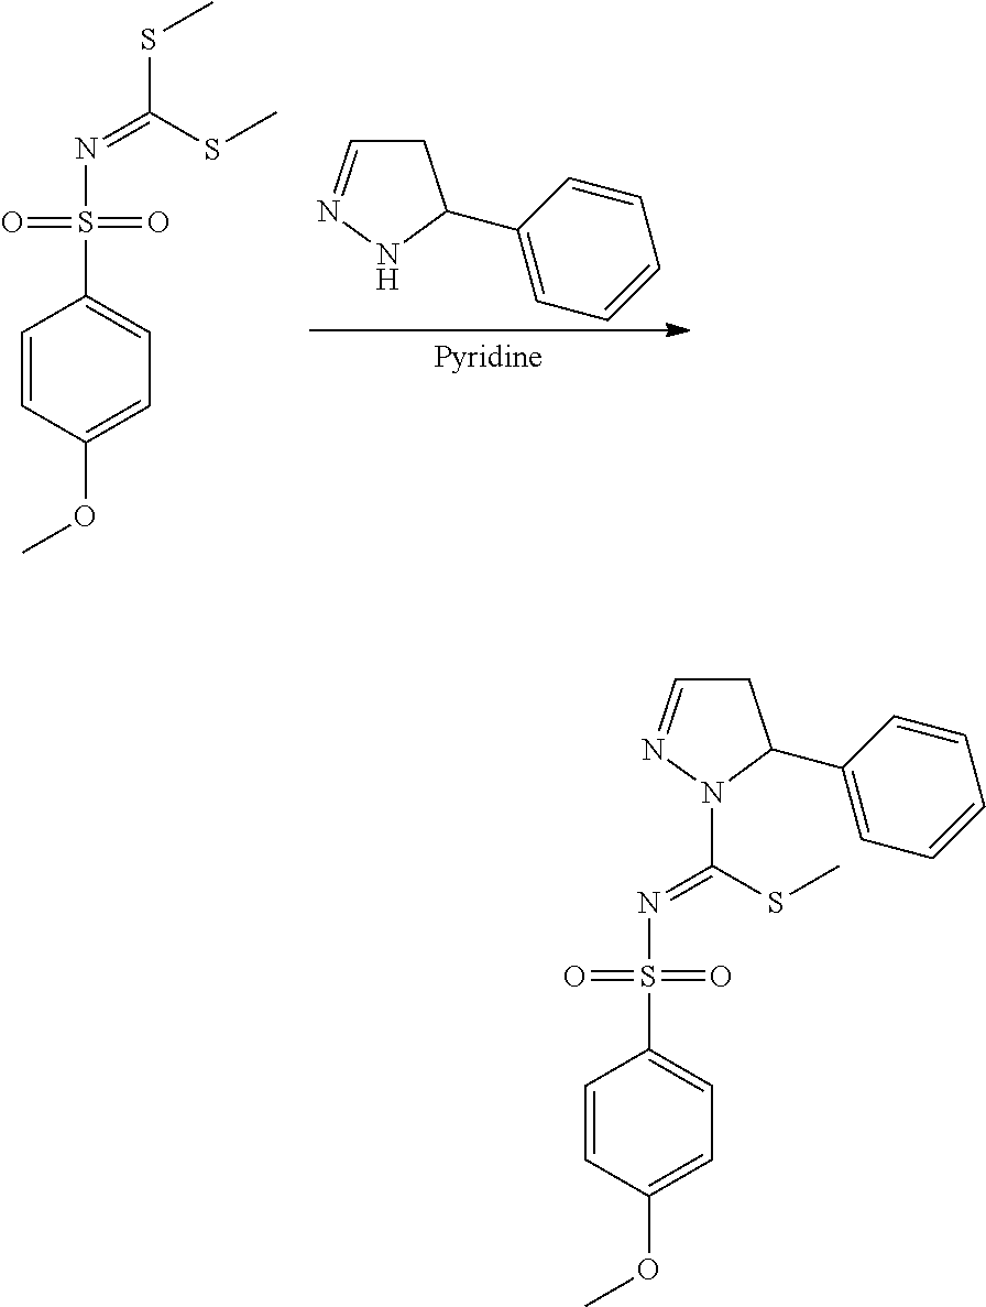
C1C=NNC1C1=CC=CC=C1.N(S(C1=CC=C(OC)C=C1)(=O)=O)=C(SC)SC.N(S(C1=CC=C(OC)C=C1)(=O)=O)=C(N1C(C2=CC=CC=C2)CC=N1)SC
